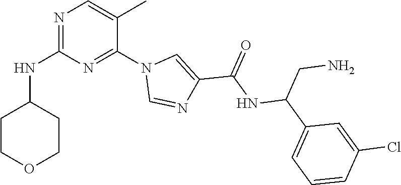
C1=C(C)C(N2C=NC(C(NC(C3=CC=CC(Cl)=C3)CN)=O)=C2)=NC(NC2CCOCC2)=N1
